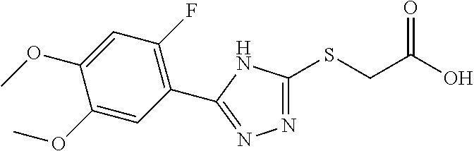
N1=C(SCC(O)=O)NC(C2=C(F)C=C(OC)C(OC)=C2)=N1
